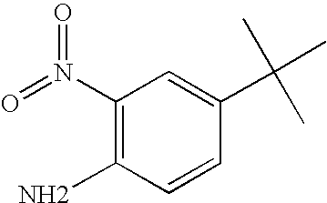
C1(N(=O)=O)=C(N)C=CC(C(C)(C)C)=C1
